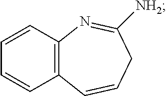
C12=C(C=CC=C1)N=C([NH2])CC=C2
